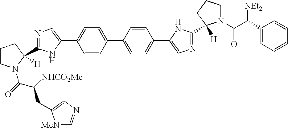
C1=CC(C2=CC=C(C3=CN=C(C4([H])N(C(C(C5=CC=CC=C5)[NEt2])=O)CCC4)N3)C=C2)=CC=C1C1=CN=C(C2([H])N(C(=O)C([NHCO2Me])CC3=CN=C[MeN]3)CCC2)N1
